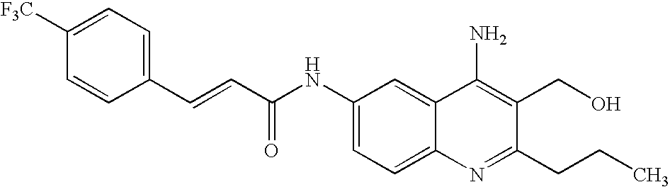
C1=CC(C=CC(NC2=CC=C3C(=C2)C(N)=C(CO)C(CCC)=N3)=O)=CC=C1[F3C]
